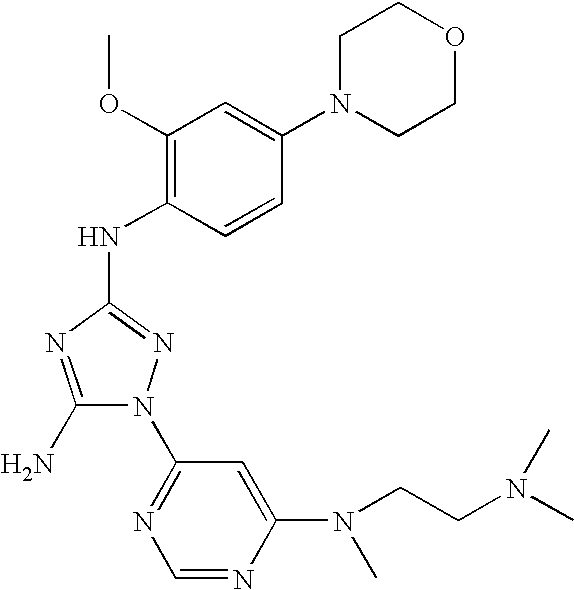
C1(N)=NC(NC2=C(OC)C=C(N3CCOCC3)C=C2)=NN1C1=NC=NC(N(C)CCN(C)C)=C1
